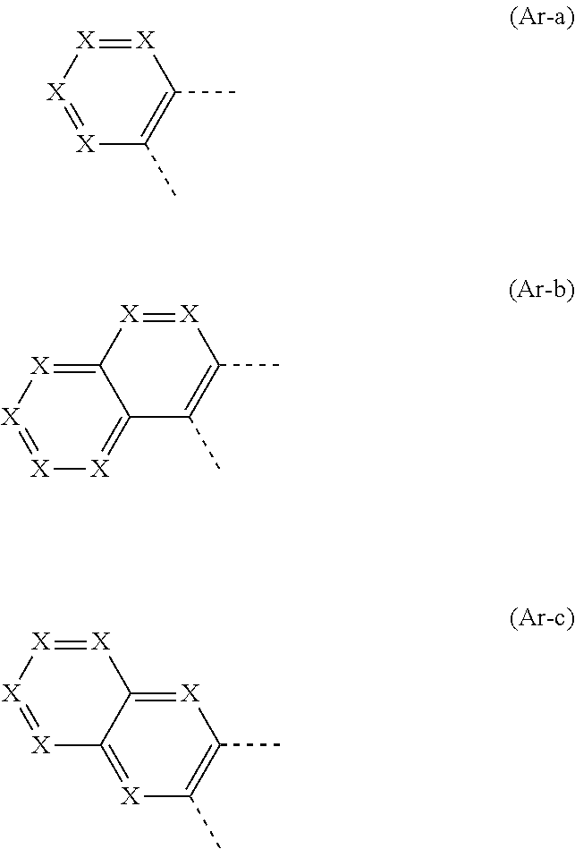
[X]1=[X][X]=[X]C(C)=C1C.C12=[X][X]=[X][X]=C1C(C)=C(C)[X]=[X]2.[X]1=C2C(=[X]C(C)=C1C)[X]=[X][X]=[X]2
